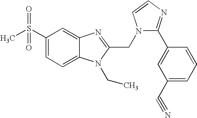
C1(S(C)(=O)=O)=CC=C2C(=C1)N=C(CN1C(C3=CC(C#N)=CC=C3)=NC=C1)N2CC
